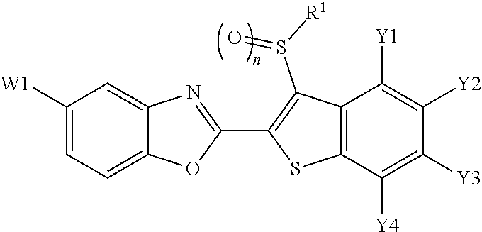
C12=CC=C([W1])C=C1N=C(C1=C(S(=O)[R1])C3=C(S1)C([Y4])=C([Y3])C([Y2])=C3[Y1])O2
